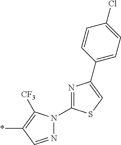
*C1=C([CF3])N(C2=NC(C3=CC=C(Cl)C=C3)=CS2)N=C1
